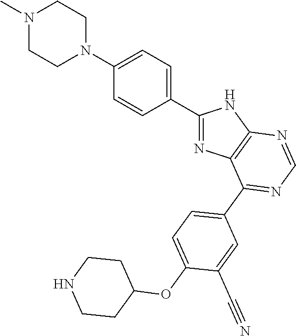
C1(C2=CC=C(N3CCN(C)CC3)C=C2)=NC2=C(N1)N=CN=C2C1=CC=C(OC2CCNCC2)C(C#N)=C1
